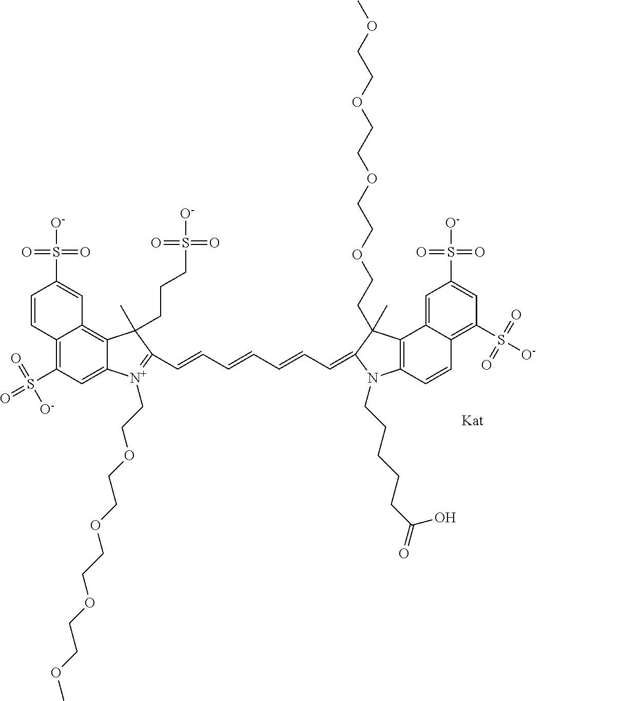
C12=C(S(=O)(=O)[O-])C=C3C(=C1C=C(S([O-])(=O)=O)C=C2)C(C)(CCCS([O-])(=O)=O)C(C=CC=CC=CC=C1N(CCCCCC(=O)O)C2=C(C4=CC(S([O-])(=O)=O)=CC(S([O-])(=O)=O)=C4C=C2)C1(C)CCOCCOCCOCCOC)=[N+]3CCOCCOCCOCCOC
